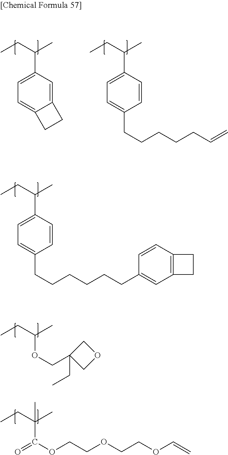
C1=C2C(=CC(C(C)CC)=C1)CC2.C1=C(CCCCCC=C)C=CC(C(C)CC)=C1.C1=C(CCCCCCC2=CC3=C(C=C2)CC3)C=CC(C(C)CC)=C1.O(C(C)CC)CC1(CC)COC1.C(C(C)(CC)C)(OCCOCCOC=C)=O
